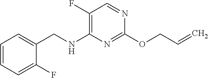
C1(F)=C(NCC2=CC=CC=C2F)N=C(OCC=C)N=C1
